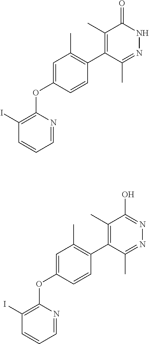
C1(C)=C(C2=C(C)C=C(OC3=C(I)C=CC=N3)C=C2)C(C)=NNC1=O.C1(C)=C(C2=C(C)C=C(OC3=C(I)C=CC=N3)C=C2)C(C)=NN=C1O
